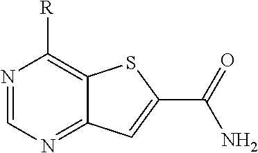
N1=CN=C2C(=C1[R])SC(C(=O)N)=C2
